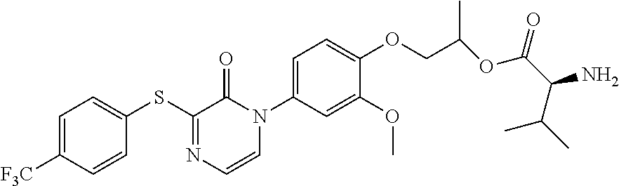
C1(SC2=CC=C([F3C])C=C2)=NC=CN(C2=CC=C(OCC(C)OC(=O)C(N)C(C)C)C(OC)=C2)C1=O
